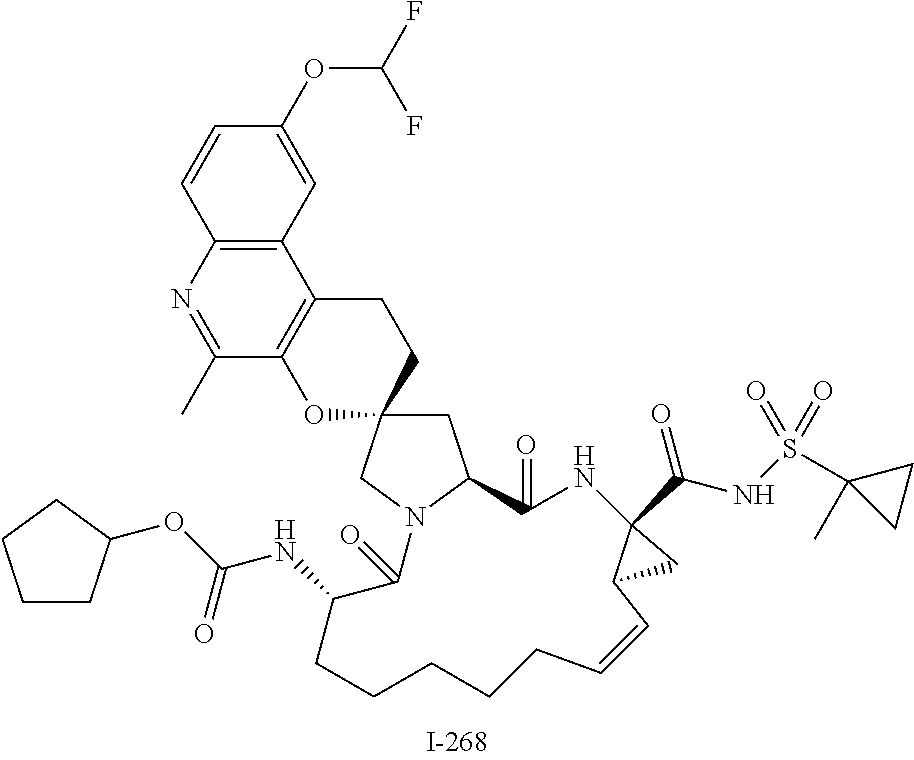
C1=CC2=C(C=C1OC(F)F)C1=C(C(C)=N2)OC2(CC1)CC1N(C2)C(=O)C(NC(=O)OC2CCCC2)CCCCCC=CC2C(C(=O)NS(=O)(C3(C)CC3)=O)(NC1=O)C2
